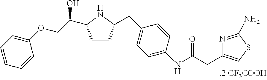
C1CC(CC2=CC=C(NC(CC3=CSC(N)=N3)=O)C=C2)NC1C(COC1=CC=CC=C1)O
